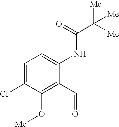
C1=C(Cl)C(O[Me])=C(C=O)C(NC(=O)C([Me])([Me])[Me])=C1
